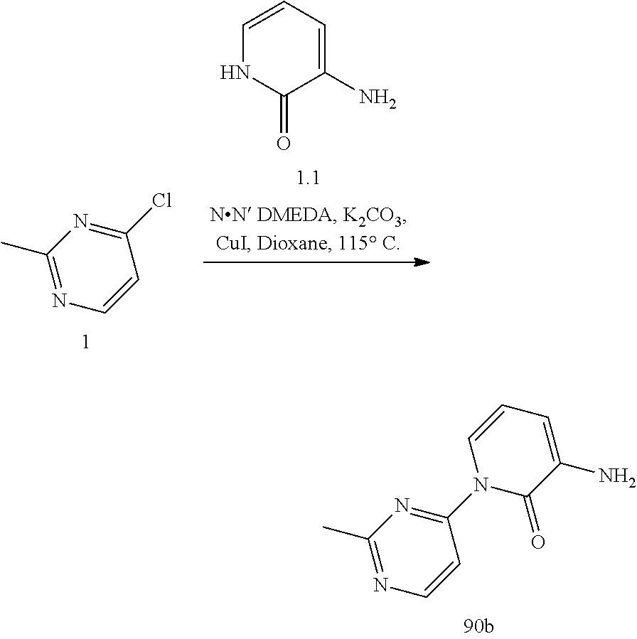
C1(C)=NC=CC(Cl)=N1.C1(N)=CC=CNC1=O.C1(C)=NC=CC(N2C(=O)C(N)=CC=C2)=N1
